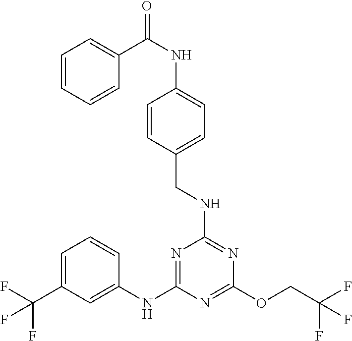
C1=C(C(F)(F)F)C=C(NC2=NC(NCC3=CC=C(NC(C4=CC=CC=C4)=O)C=C3)=NC(OCC(F)(F)F)=N2)C=C1
